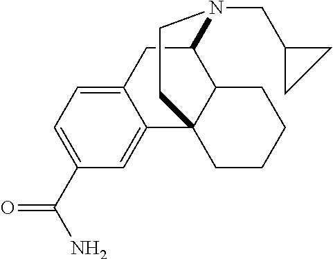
C1=C2C(=CC(C(N)=O)=C1)C13C(C(C2)N(CC2CC2)CC1)CCCC3
